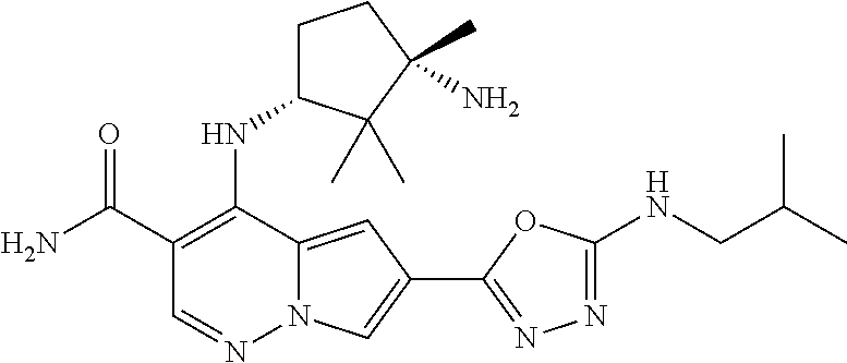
O=C(C1=C(NC2CCC(C)(N)C2(C)C)C2=CC(C3=NN=C(NCC(C)C)O3)=CN2N=C1)N
